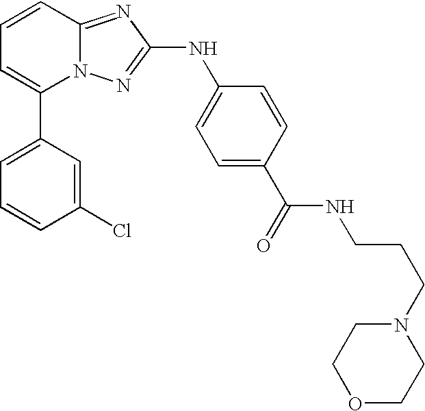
C1(C2=CC=CC3=NC(NC4=CC=C(C(=O)NCCCN5CCOCC5)C=C4)=NN23)=CC=CC(Cl)=C1
